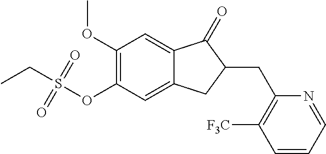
C1(OC)=C(OS(CC)(=O)=O)C=C2C(=C1)C(=O)C(CC1=C([F3C])C=CC=N1)C2
